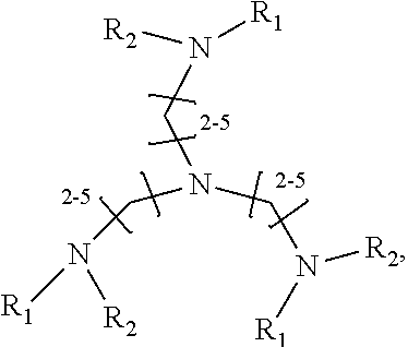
N([R1])([R2])CN(CN([R2])[R1])CN([R2])[R1]
